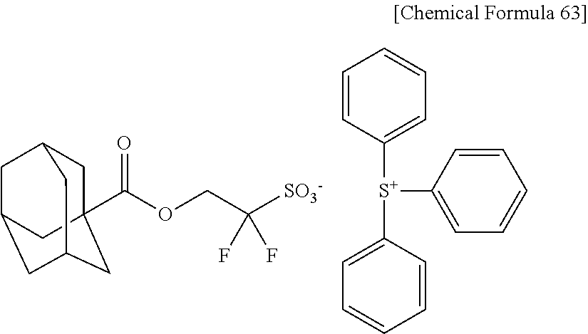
C1C2(C(OCC([SO3-])(F)F)=O)CC3CC(CC1C3)C2.C1=CC([S+](C2=CC=CC=C2)C2=CC=CC=C2)=CC=C1
